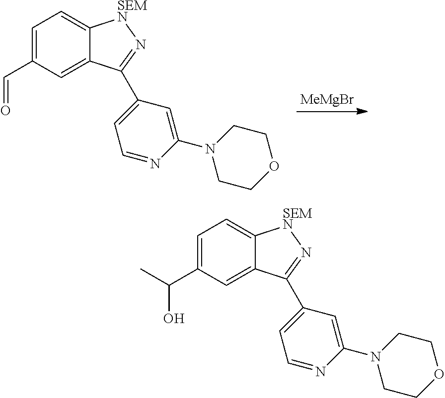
C1=C(C(O)C)C=C2C(=C1)[SEMN]N=C2C1=CC=NC(N2CCOCC2)=C1.C1=C(C=O)C=C2C(=C1)[SEMN]N=C2C1=CC=NC(N2CCOCC2)=C1.[MeMgBr]
